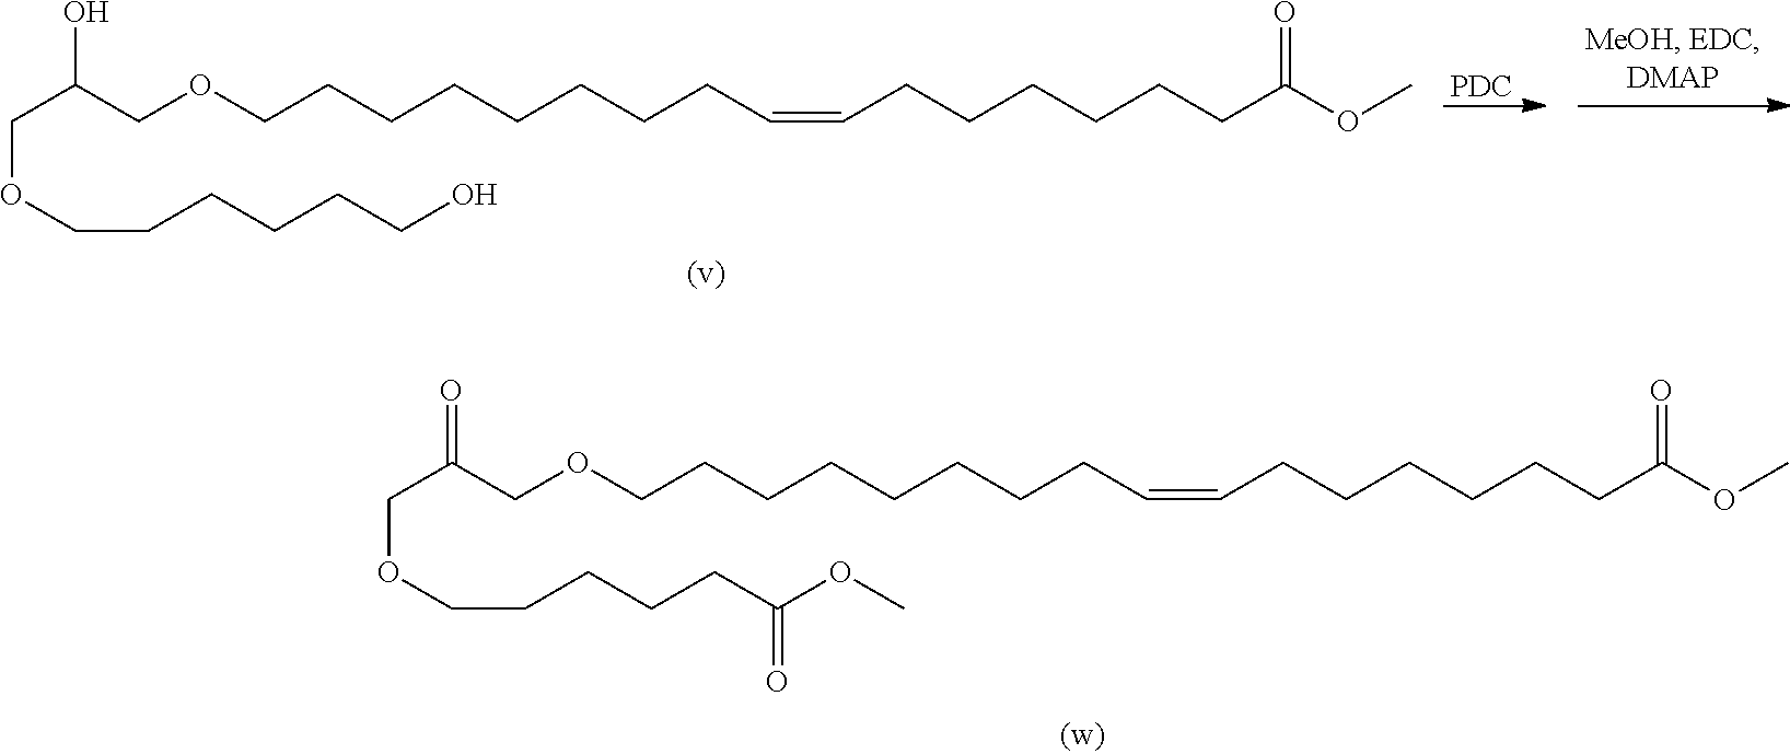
[PDC].C(C(COCCCCCCCCC=CCCCCCCC(OC)=O)O)OCCCCCCO.C(C(COCCCCCCCCC=CCCCCCCC(OC)=O)=O)OCCCCCC(OC)=O
